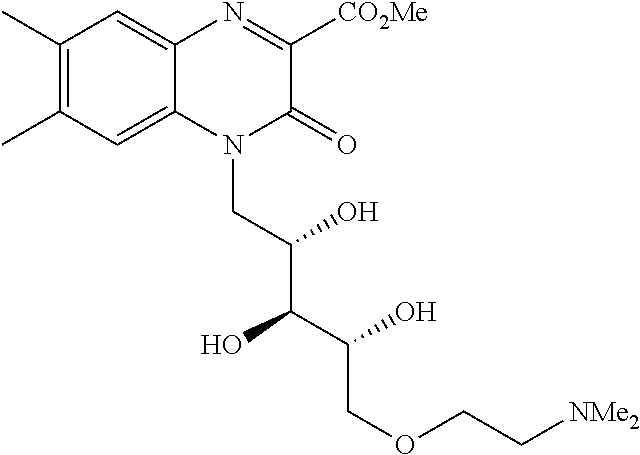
C1(C)=C(C)C=C2C(=C1)N=C([CO2Me])C(=O)N2CC(C(C(COCC[NMe2])O)O)O
